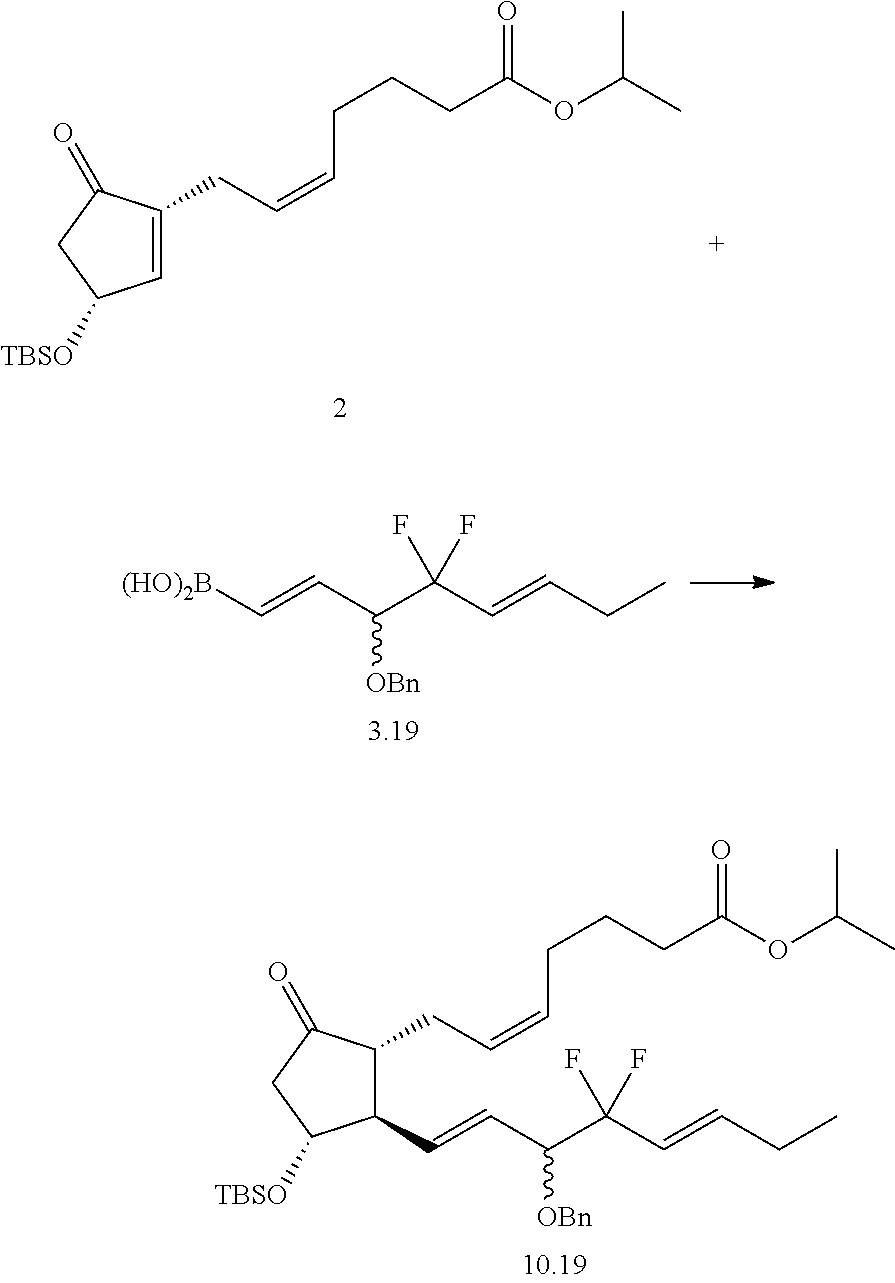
C1=C(CC=CCCCC(OC(C)C)=O)C(=O)CC1[TBSO].C1(C=CC(C(C=CCC)(F)F)[OBn])C(CC=CCCCC(OC(C)C)=O)C(=O)CC1[TBSO].C(CC)=CC(C(C=C[(HO)2B])[OBn])(F)F
